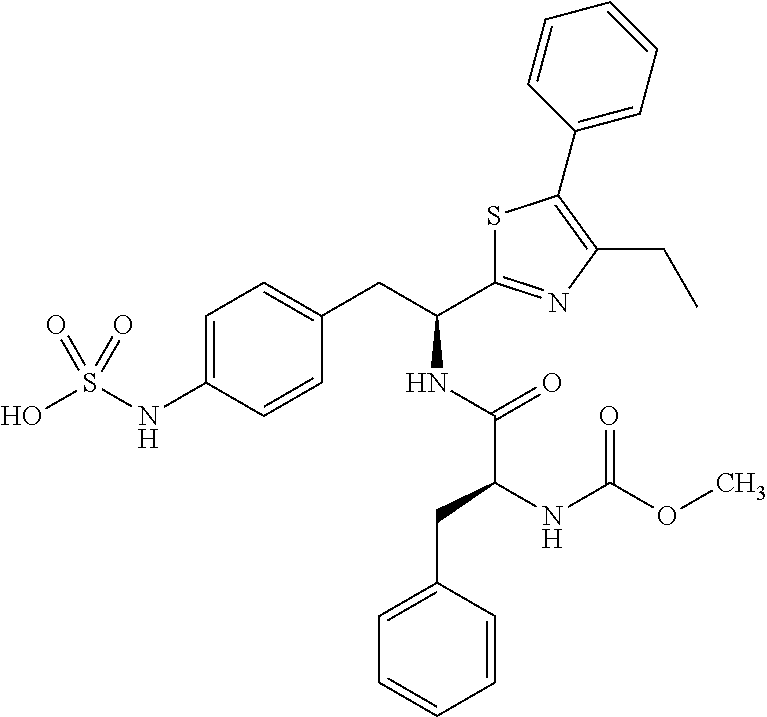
C1=C(NS(O)(=O)=O)C=CC(CC(C2=NC(CC)=C(C3=CC=CC=C3)S2)NC(C(CC2=CC=CC=C2)NC(OC)=O)=O)=C1
